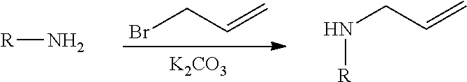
BrCC=C.[K2CO3].[R]N.N(CC=C)[R]
